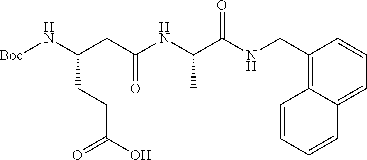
N(C(CC(NC(C(NCC1=C2C(=CC=C1)C=CC=C2)=O)C)=O)CCC(O)=O)[Boc]
